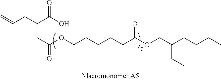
C(CC(OCCCCCC(OCC(CCCC)CC)=O)=O)(C(O)=O)CC=C
